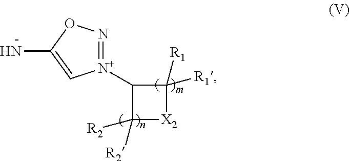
C1([R2])([R2])[X2]C([R1])([R1])C1[N+]1=NOC(N)=C1
